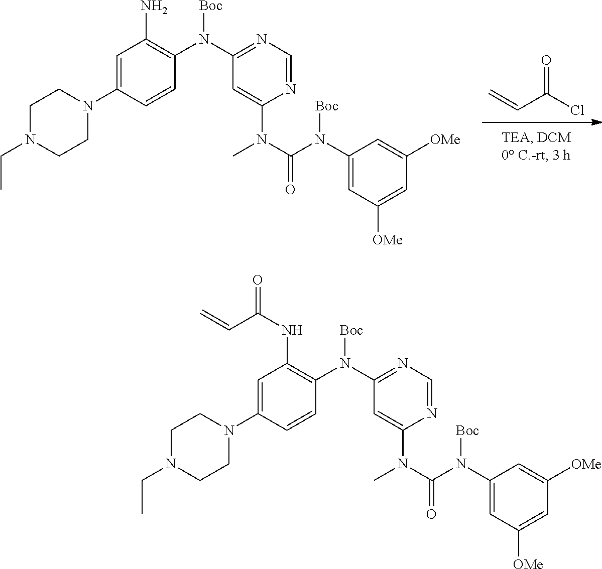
C=CC(=O)Cl.C1=C(N2CCN(CC)CC2)C=CC(N(C2=NC=NC(N(C(N(C3=CC([OMe])=CC([OMe])=C3)[Boc])=O)C)=C2)[Boc])=C1N.C1=C(N2CCN(CC)CC2)C=CC(N(C2=NC=NC(N(C(N(C3=CC([OMe])=CC([OMe])=C3)[Boc])=O)C)=C2)[Boc])=C1NC(=O)C=C
